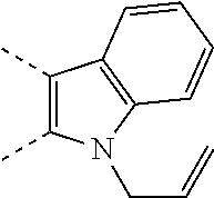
C1(C)=C(C)N(CC=C)C2=C1C=CC=C2
